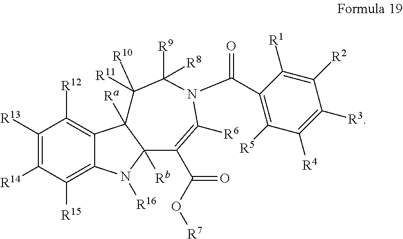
C1([R13])=C([R14])C([R15])=C2C(=C1[R12])C1([Ra])C([Rb])(N2[R16])C(C(O[R7])=O)=C([R6])N(C(C2=C([R5])C([R4])=C([R3])C([R2])=C2[R1])=O)C([R9])([R8])C1([R11])[R10]
